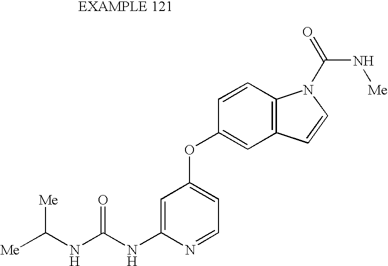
C1=C(NC(NC([Me])[Me])=O)N=CC=C1OC1=CC2=C(C=C1)N(C(=O)N[Me])C=C2
